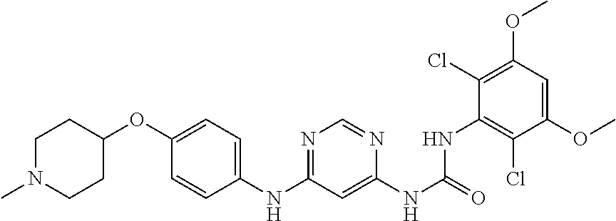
C1(NC2=NC=NC(NC(=O)NC3=C(Cl)C(OC)=CC(OC)=C3Cl)=C2)=CC=C(OC2CCN(C)CC2)C=C1
